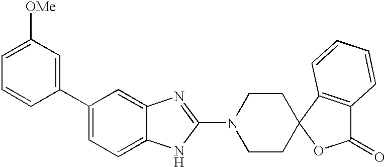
C1=C([OMe])C=C(C2=CC=C3C(=C2)N=C(N2CCC4(CC2)OC(=O)C2=C4C=CC=C2)N3)C=C1
